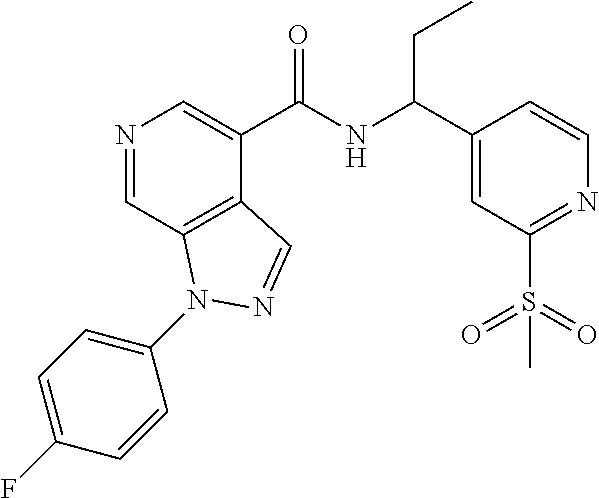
N1=CC2=C(C(C(NC(C3=CC(S(=O)(=O)C)=NC=C3)CC)=O)=C1)C=NN2C1=CC=C(F)C=C1
